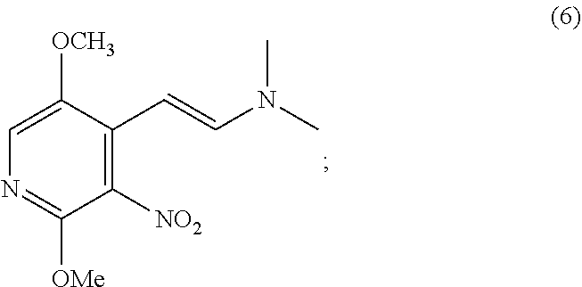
C1=C([OCH3])C(C=CN(C)C)=C([NO2])C([OMe])=N1
